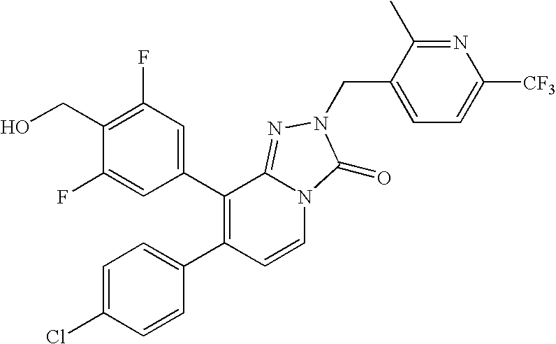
C1(C2=C(C3=CC=C(Cl)C=C3)C=CN3C2=NN(CC2=CC=C([CF3])N=C2C)C3=O)=CC(F)=C(CO)C(F)=C1
